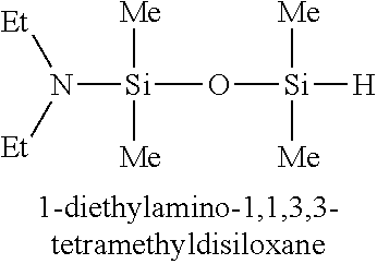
N([Si](O[Si]([H])([Me])[Me])([Me])[Me])([Et])[Et]
